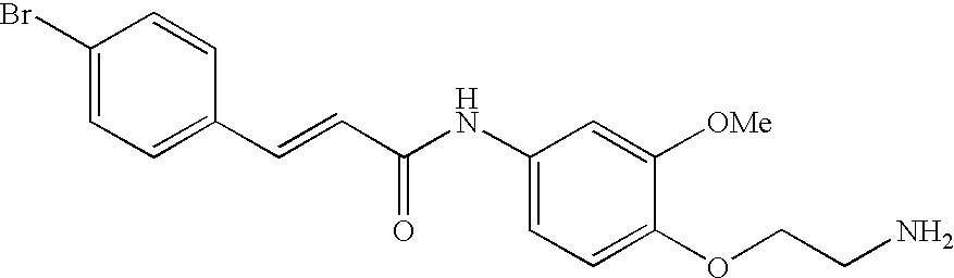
C(=CC(=O)NC1=CC=C(OCCN)C([OMe])=C1)C1=CC=C(Br)C=C1
